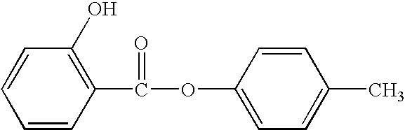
C1=CC(C(=O)OC2=CC=C(C)C=C2)=C(O)C=C1
